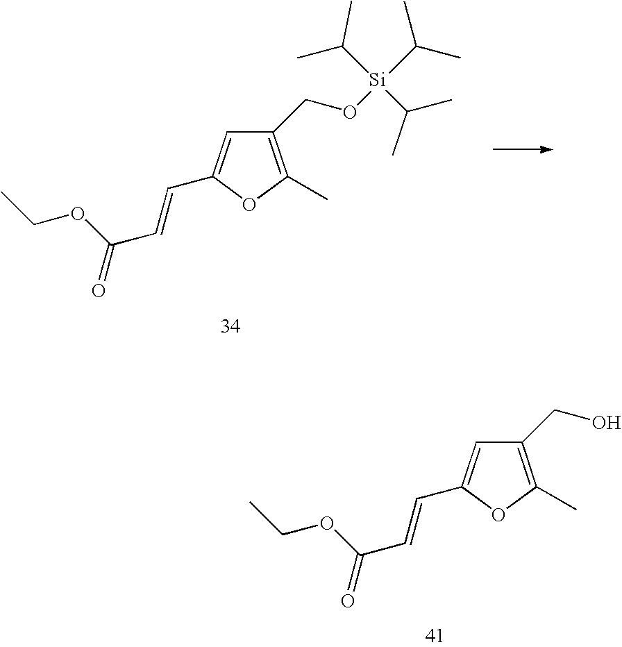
C1(CO[Si](C(C)C)(C(C)C)C(C)C)=C(C)OC(C=CC(=O)OCC)=C1.C1(CO)=C(C)OC(C=CC(=O)OCC)=C1
